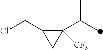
C1([CF3])(C(C)C)C(CCl)C1
